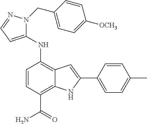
N(C1=C2C(=C(C(N)=O)C=C1)NC(C1=CC=C(C)C=C1)=C2)C1=CC=NN1CC1=CC=C([OCH3])C=C1
